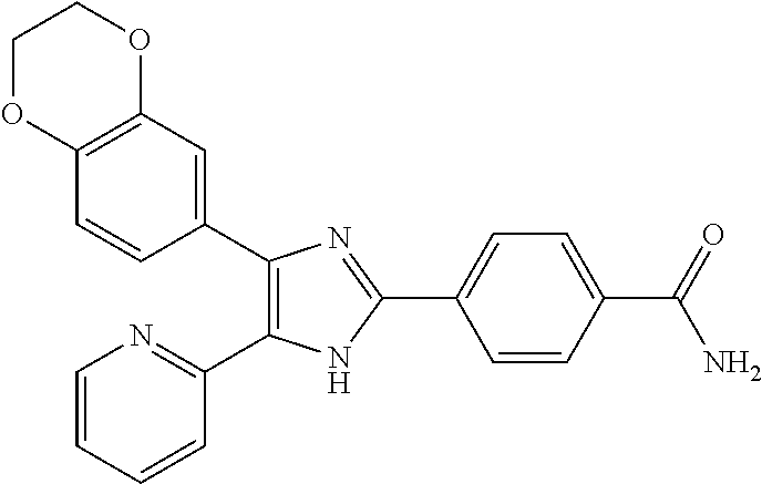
C1(C2=CC3=C(C=C2)OCCO3)=C(C2=NC=CC=C2)NC(C2=CC=C(C(=O)N)C=C2)=N1
